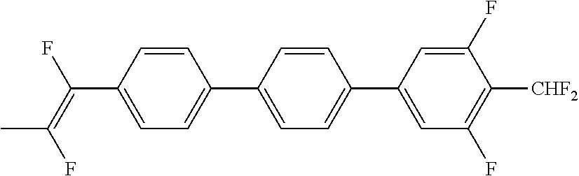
C1=CC(C(=C(F)C)F)=CC=C1C1=CC=C(C2=CC(F)=C([CHF2])C(F)=C2)C=C1
